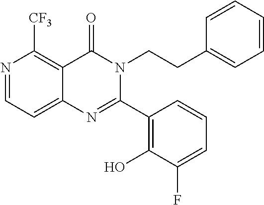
N1=CC=C2C(=C1[CF3])C(=O)N(CCC1=CC=CC=C1)C(C1=C(O)C(F)=CC=C1)=N2
